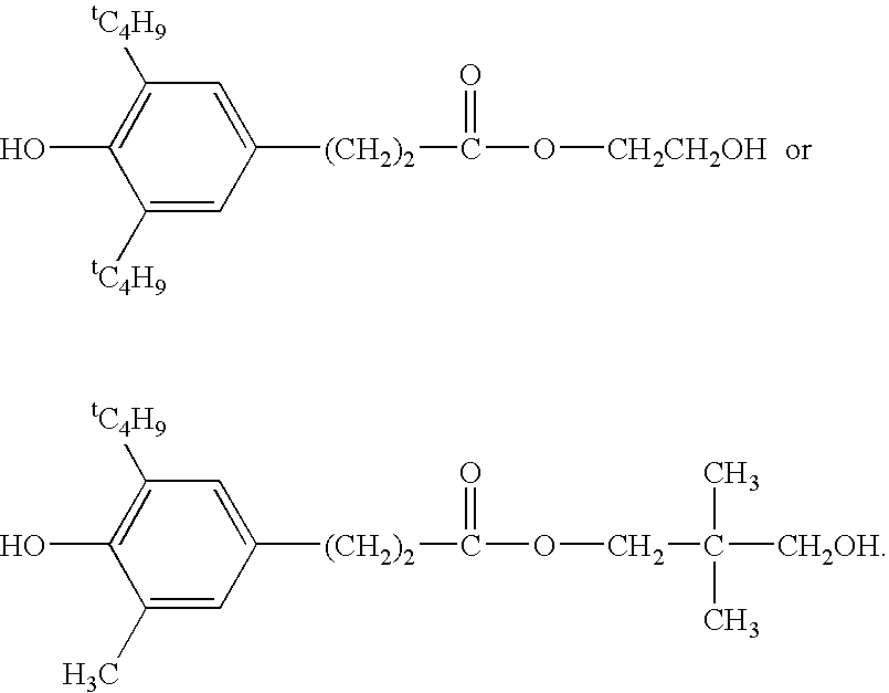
C1([tC4H9])=CC([(CH2)2]C(=O)O[CH2CH2OH])=CC([tC4H9])=C1O.C1(C)=CC([(CH2)2]C(=O)OCC(C)(C)[CH2OH])=CC([tC4H9])=C1O
